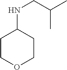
C1COCCC1NCC(C)C
